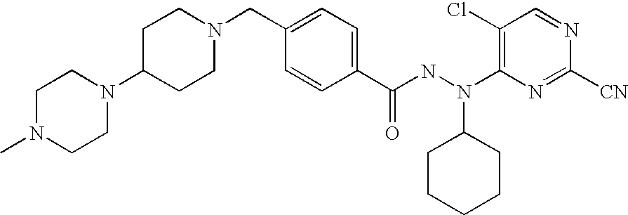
C1C(N2CCN(C)CC2)CCN(CC2=CC=C(C(NN(C3=C(Cl)C=NC([CN])=N3)C3CCCCC3)=O)C=C2)C1
